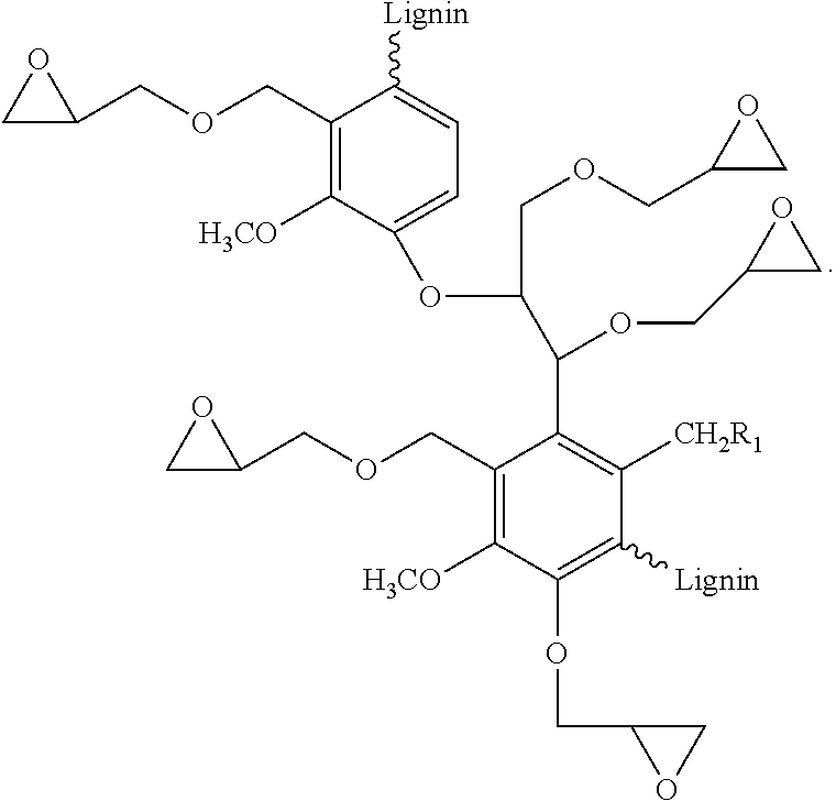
C1C(COCC2=C([H3CO])C(OC(COCC3CO3)C(C3=C([CH2R1])C([Lignin])=C(OCC4CO4)C([H3CO])=C3COCC3CO3)OCC3CO3)=CC=C2[Lignin])O1
